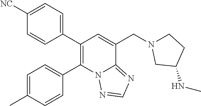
C1(C2=C(C3=CC=C(C)C=C3)N3C(=NC=N3)C(CN3CCC(NC)C3)=C2)=CC=C([NC])C=C1
